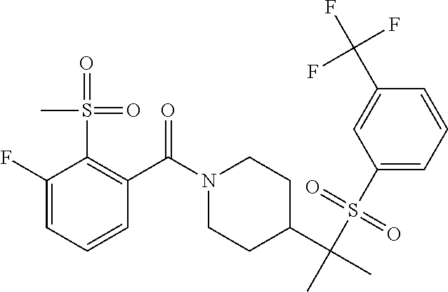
C1(S(C(C)(C2CCN(C(=O)C3=C(S(=O)(=O)C)C(F)=CC=C3)CC2)C)(=O)=O)=CC=CC(C(F)(F)F)=C1
